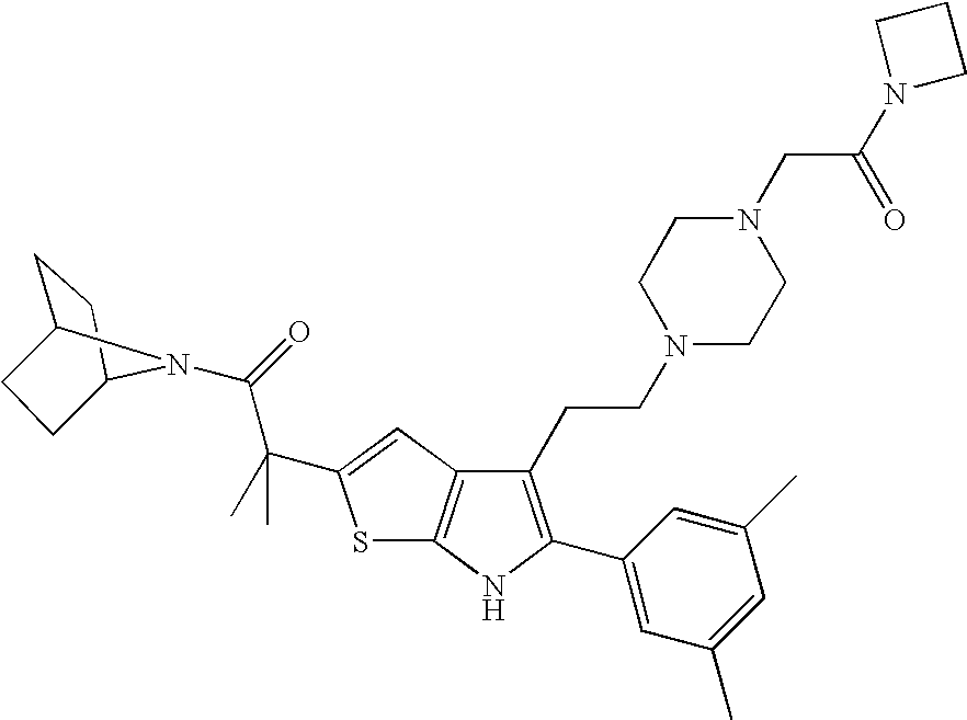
S1C2=C(C=C1C(C(=O)N1C3CCC1CC3)(C)C)C(CCN1CCN(CC(=O)N3CCC3)CC1)=C(C1=CC(C)=CC(C)=C1)N2
